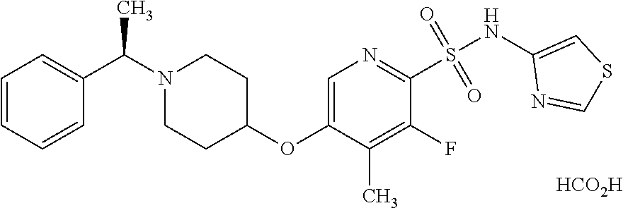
[HCO2H].C1=C(OC2CCN(C(C)C3=CC=CC=C3)CC2)C(C)=C(F)C(S(NC2=CSC=N2)(=O)=O)=N1
